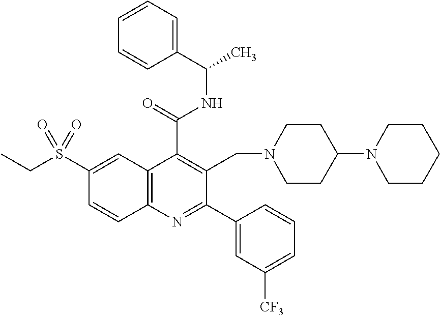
C1(C(=O)NC(C2=CC=CC=C2)C)=C(CN2CCC(N3CCCCC3)CC2)C(C2=CC([CF3])=CC=C2)=NC2=C1C=C(S(CC)(=O)=O)C=C2
